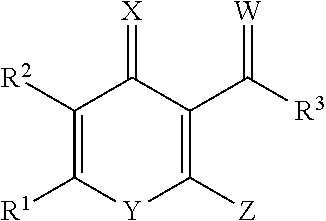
C1([R2])=C([R1])[Y]C([Z])=C(C([R3])=[W])C1=[X]
